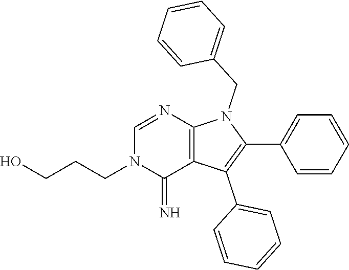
C1(C2=CC=CC=C2)=C(C2=CC=CC=C2)C2=C(N1CC1=CC=CC=C1)N=CN(CCCO)C2=N
